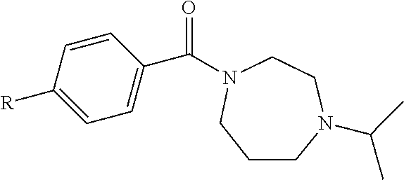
C1([R])=CC=C(C(=O)N2CCN(C(C)C)CCC2)C=C1
